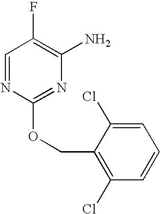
C1=NC(OCC2=C(Cl)C=CC=C2Cl)=NC(N)=C1F
